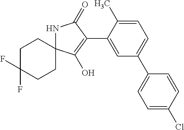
C1C(F)(F)CCC2(C1)NC(=O)C(C1=CC(C3=CC=C(Cl)C=C3)=CC=C1C)=C2O
